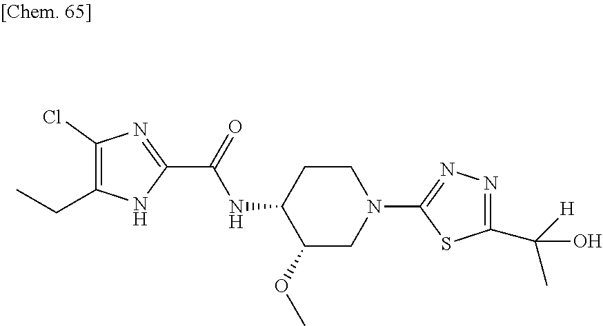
C1(OC)CN(C2=NN=C(C([H])(C)O)S2)CCC1NC(C1=NC(Cl)=C(CC)N1)=O
